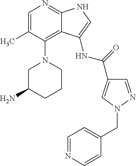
C1=C(C)C(N2CC(N)CCC2)=C2C(=N1)NC=C2NC(C1=CN(CC2=CC=NC=C2)N=C1)=O
